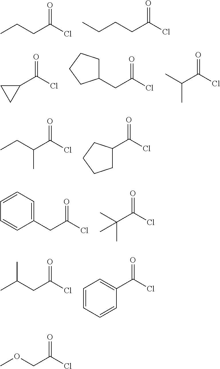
CCCC(Cl)=O.C(CCC(Cl)=O)C.C1(C(Cl)=O)CC1.C(C(Cl)=O)C1CCCC1.C(C(Cl)=O)(C)C.C(C(Cl)=O)(CC)C.C1(C(Cl)=O)CCCC1.C(C(Cl)=O)C1=CC=CC=C1.C(C(Cl)=O)(C)(C)C.C(C(Cl)=O)C(C)C.C1(C(Cl)=O)=CC=CC=C1.C(C(Cl)=O)OC
